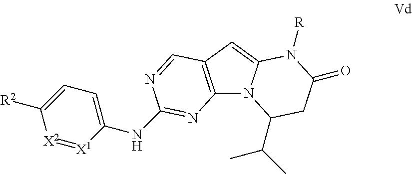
C12=C(C=C3N1C(C(C)C)CC(=O)N3[R])C=NC(NC1=CC=C([R2])[X2]=[X1]1)=N2
